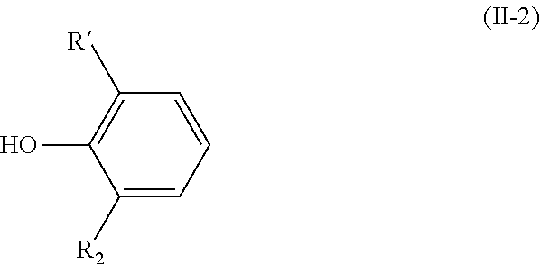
C1([R])=C(O)C([R2])=CC=C1
